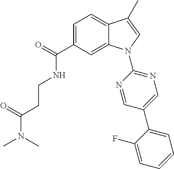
O=C(C1=CC=C2C(=C1)N(C1=NC=C(C3=CC=CC=C3F)C=N1)C=C2C)NCCC(=O)N(C)C
